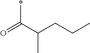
C(C(=O)*)(CCC)C
